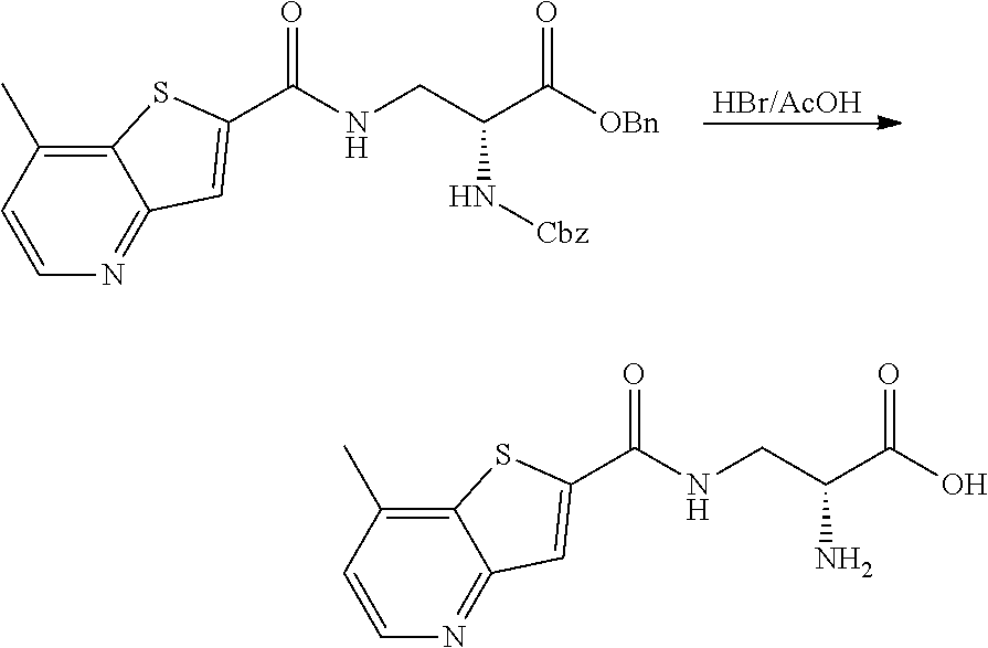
[HBr/AcOH].C1=CC(C)=C2C(=N1)C=C(C(NCC(C([OBn])=O)N[Cbz])=O)S2.C1=CC(C)=C2C(=N1)C=C(C(NCC(C(O)=O)N)=O)S2
